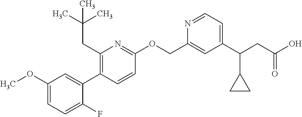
C1(OC)=CC=C(F)C(C2=C(CC(C)(C)C)N=C(OCC3=CC(C(CC(O)=O)C4CC4)=CC=N3)C=C2)=C1
